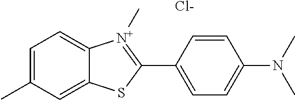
C1=C(C)C=C2C(=C1)[N+](C)=C(C1=CC=C(N(C)C)C=C1)S2.[Cl-]
